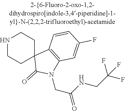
N1CCC2(CC1)C(=O)N(CC(NCC(F)(F)F)=O)C1=C2C=CC(F)=C1
